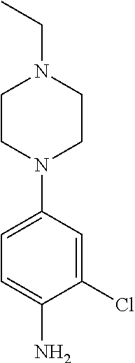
C1CN(C2=CC=C(N)C(Cl)=C2)CCN1CC
